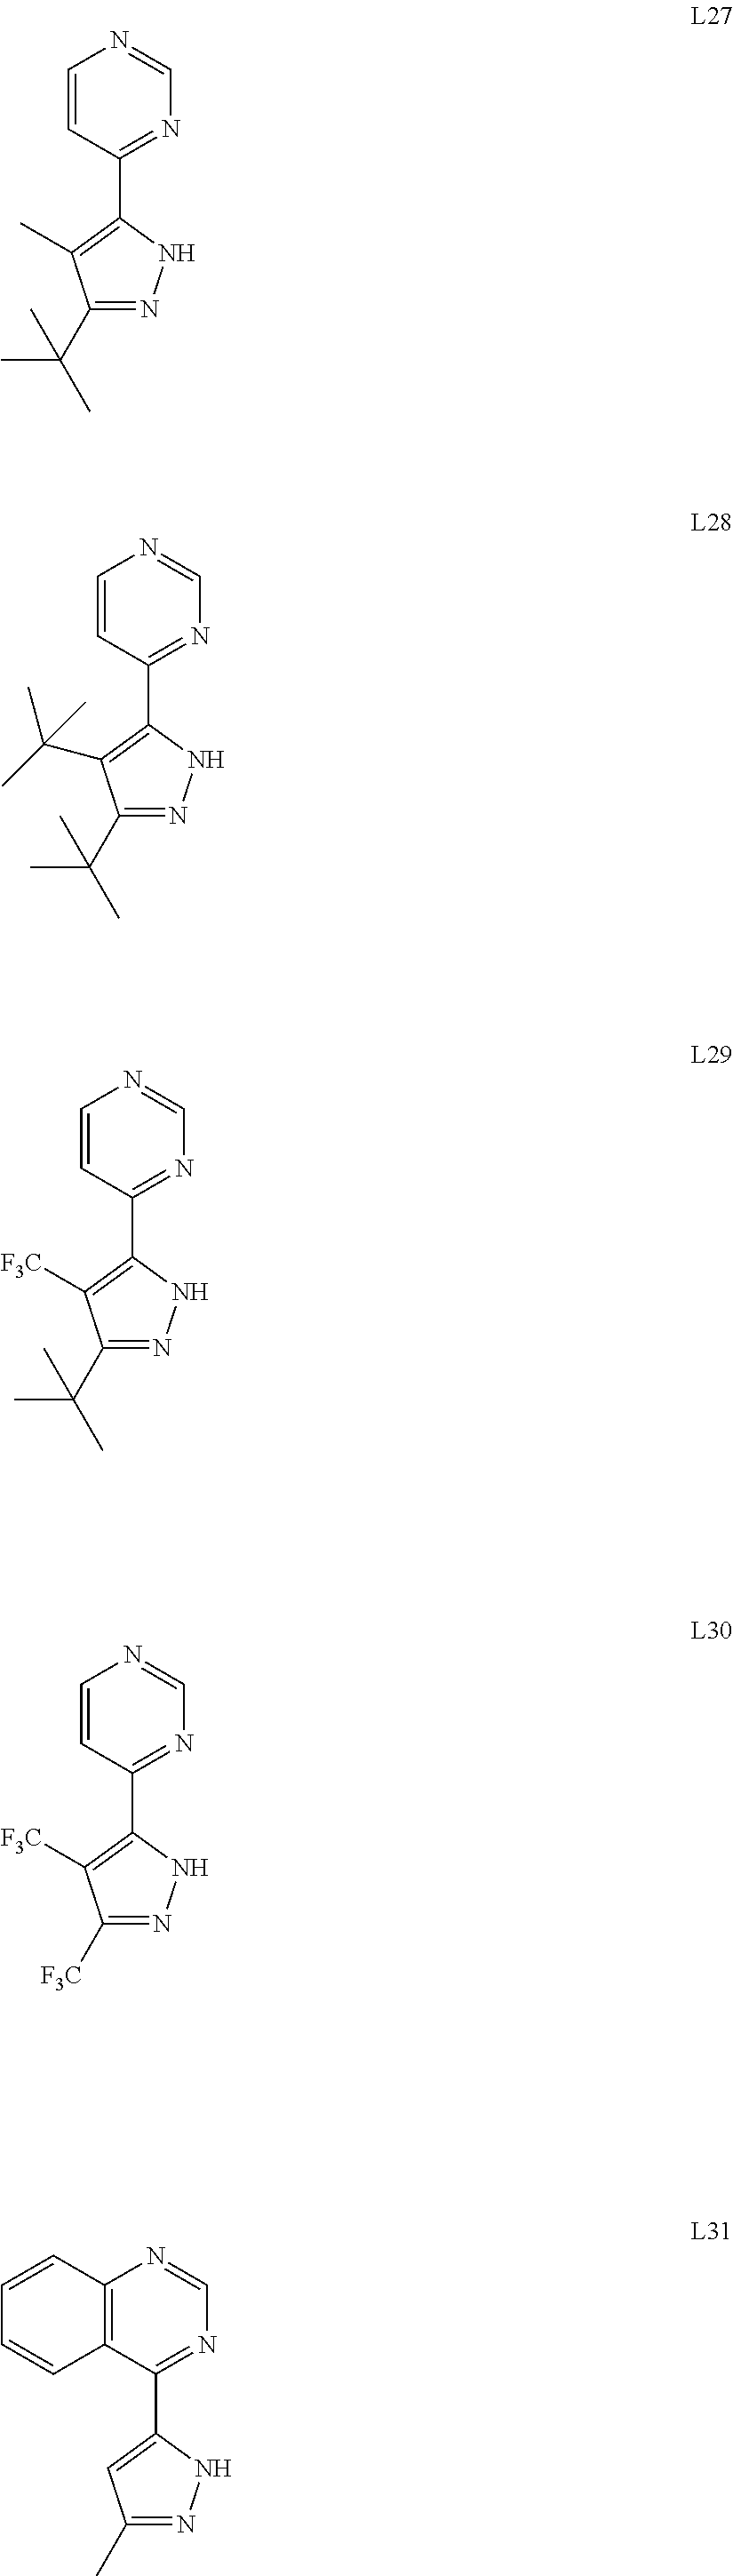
C1(C(C)(C)C)=NNC(C2=NC=NC=C2)=C1C.C1(C(C)(C)C)=NNC(C2=NC=NC=C2)=C1C(C)(C)C.C1(C(C)(C)C)=NNC(C2=NC=NC=C2)=C1[F3C].C1([F3C])=NNC(C2=NC=NC=C2)=C1[F3C].C1(C)=NNC(C2=NC=NC3=C2C=CC=C3)=C1
